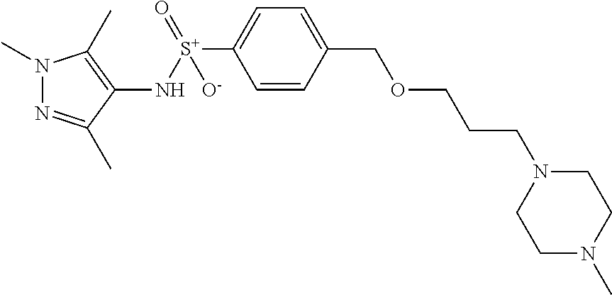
N1(C)N=C(C)C(N[S+](=O)([O-])C2=CC=C(COCCCN3CCN(C)CC3)C=C2)=C1C
